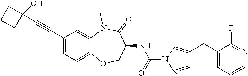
C(#CC1=CC=C2C(=C1)N(C)C(=O)C(NC(=O)N1N=CC(CC3=CC=CN=C3F)=C1)CO2)C1(O)CCC1
